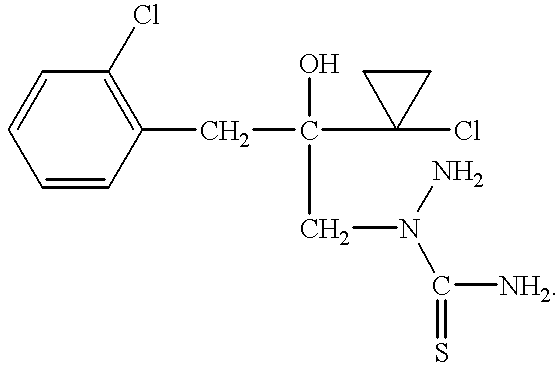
C(N(N)C(=S)[NH2])C(C1(Cl)CC1)(CC1=C(Cl)C=CC=C1)O
